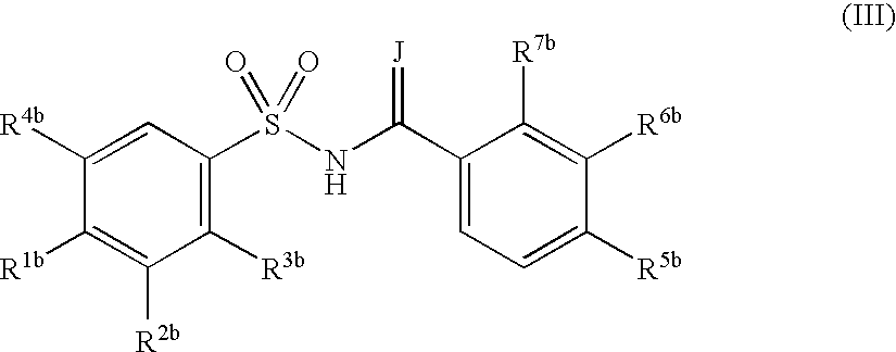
C1([R7b])=C([R6b])C([R5b])=CC=C1C(NS(C1=C([R3b])C([R2b])=C([R1b])C([R4b])=C1)(=O)=O)=[J]
